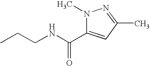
CCCNC(=O)C1=CC(C)=NN1C
